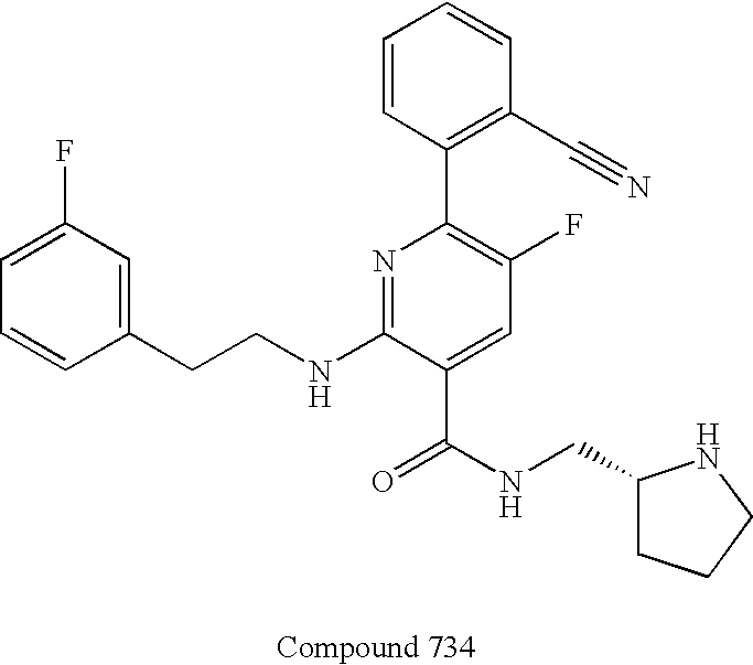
C1=CC(CCNC2=NC(C3=C(C#N)C=CC=C3)=C(F)C=C2C(NCC2CCCN2)=O)=CC(F)=C1
